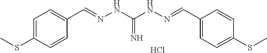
C1=C(SC)C=CC(C=NNC(NN=CC2=CC=C(SC)C=C2)=N)=C1.Cl
